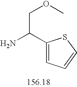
NC(C1=CC=CS1)COC
